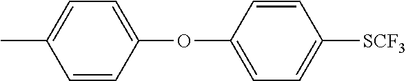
C1=CC(OC2=CC=C([SCF3])C=C2)=CC=C1C
